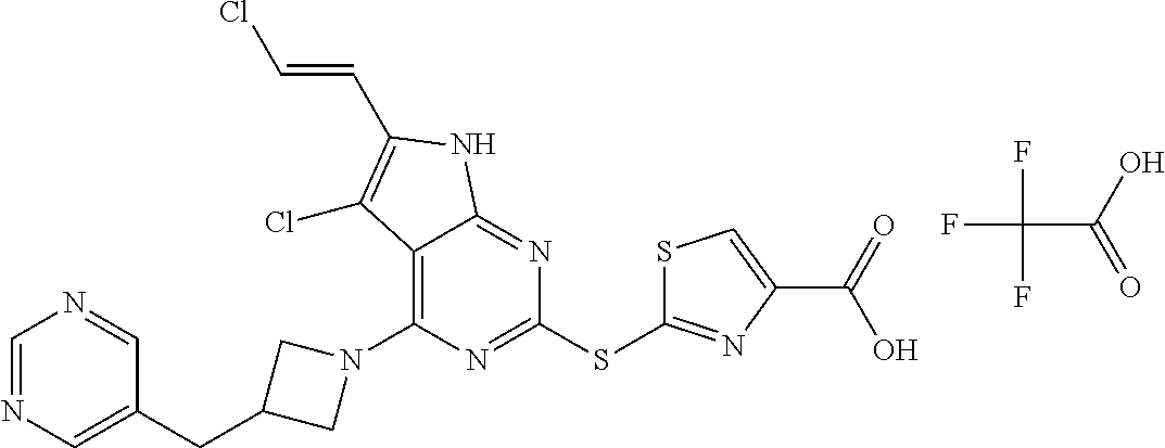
C1(SC2=NC(C(O)=O)=CS2)=NC(N2CC(CC3=CN=CN=C3)C2)=C2C(=N1)NC(C=CCl)=C2Cl.FC(C(O)=O)(F)F
